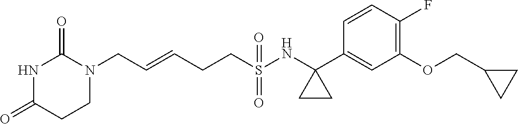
C(=CCCS(NC1(C2=CC(OCC3CC3)=C(F)C=C2)CC1)(=O)=O)CN1C(=O)NC(=O)CC1
